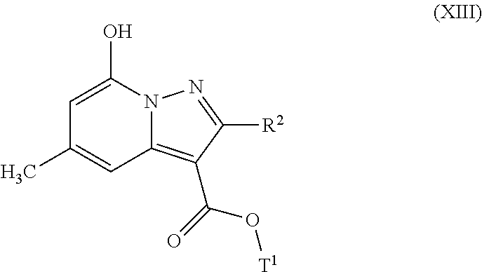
C1=C(O)N2C(=C(C(=O)O[T1])C([R2])=N2)C=C1C
